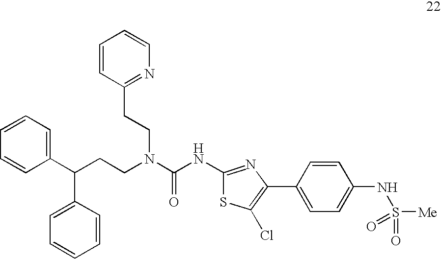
C1(C(CCN(C(=O)NC2=NC(C3=CC=C(NS([Me])(=O)=O)C=C3)=C(Cl)S2)CCC2=NC=CC=C2)C2=CC=CC=C2)=CC=CC=C1
